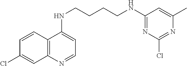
C12=C(N=CC=C1NCCCCNC1=NC(Cl)=NC(C)=C1)C=C(Cl)C=C2
